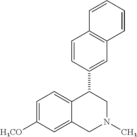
C1(C2=CC3=C(C=C2)C=CC=C3)C2=CC=C([H3CO])C=C2CN(C)C1
